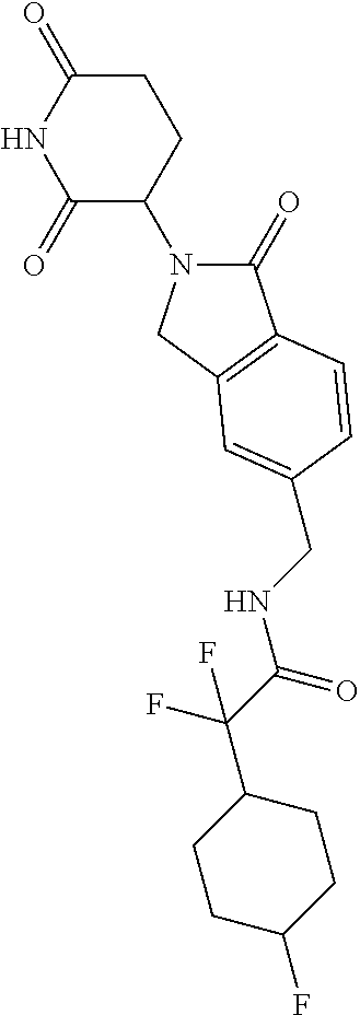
C1(=O)N(C2CCC(=O)NC2=O)CC2=C1C=CC(CNC(C(C1CCC(F)CC1)(F)F)=O)=C2
